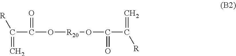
C(C(O[R20]OC(C(=C)[R])=O)=O)(=C)[R]
